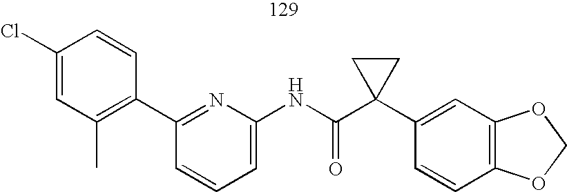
C1(C2=C(C)C=C(Cl)C=C2)=NC(NC(C2(C3=CC4=C(C=C3)OCO4)CC2)=O)=CC=C1
